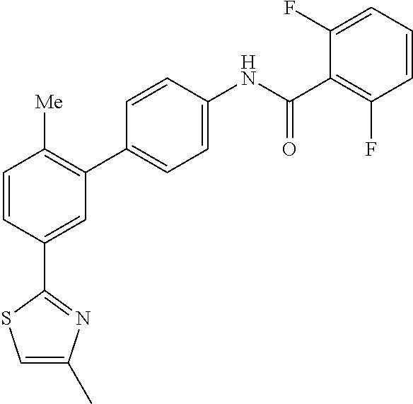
C1=CC(C2=NC(C)=CS2)=CC(C2=CC=C(NC(C3=C(F)C=CC=C3F)=O)C=C2)=C1[Me]
